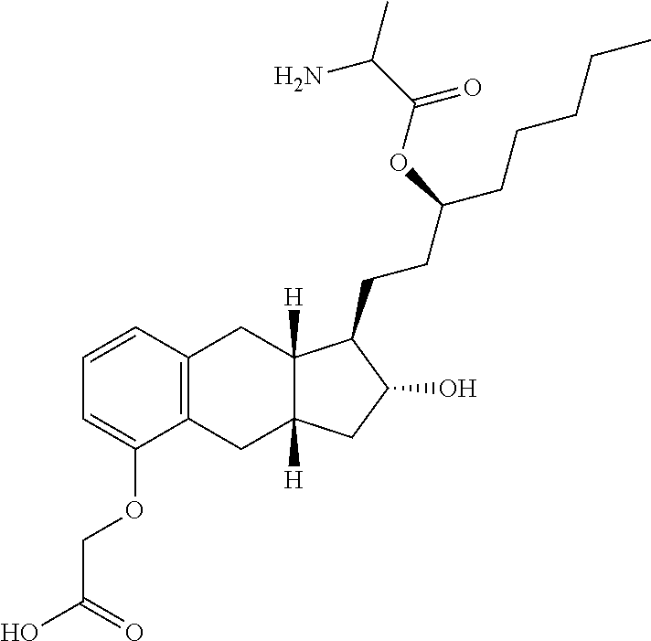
C1=CC2=C(CC3([H])C([H])(C2)C(CCC(CCCCC)OC(=O)C(N)C)C(O)C3)C(OCC(O)=O)=C1
